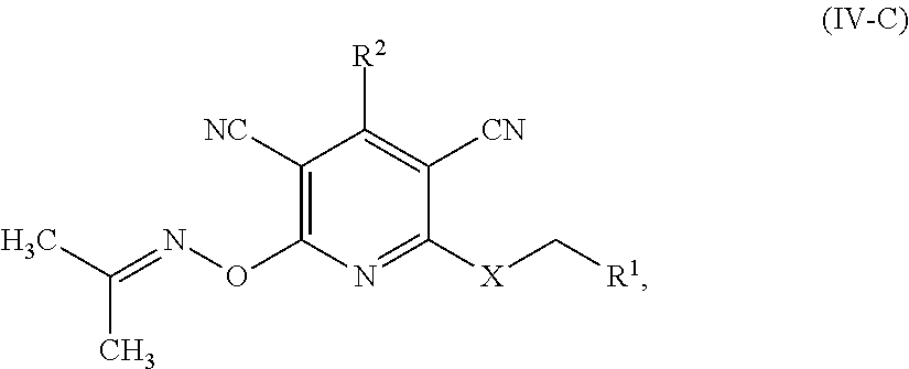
C1([NC])=C(ON=C(C)C)N=C([X]C[R1])C([CN])=C1[R2]
